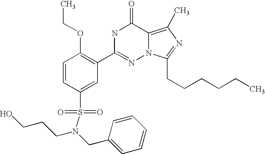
C1=CC(S(N(CC2=CC=CC=C2)CCCO)(=O)=O)=CC(C2=NN3C(=C(C)N=C3CCCCCC)C(=O)N2)=C1OCC
